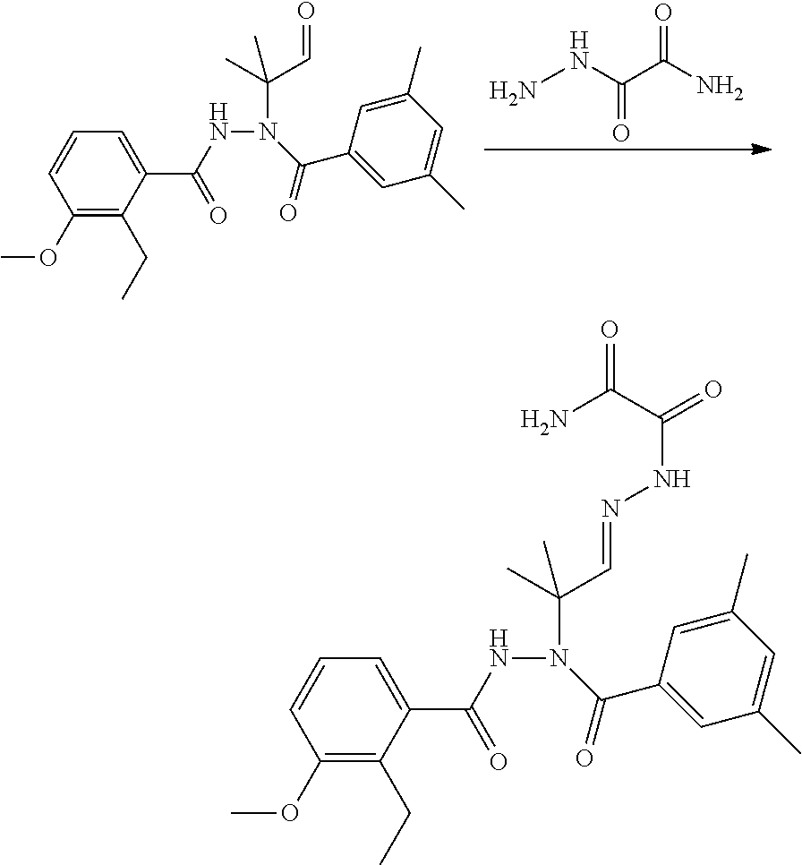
N(N(C(C1=CC(C)=CC(C)=C1)=O)C(C)(C=NNC(=O)C(N)=O)C)C(C1=CC=CC(OC)=C1CC)=O.N(N(C(C1=CC(C)=CC(C)=C1)=O)C(C)(C=O)C)C(C1=CC=CC(OC)=C1CC)=O.NNC(=O)C(N)=O
